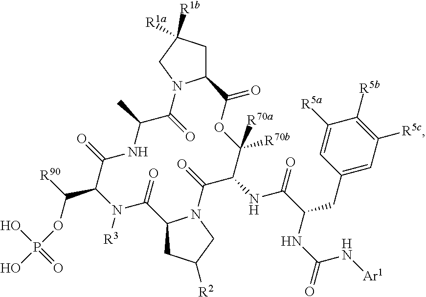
C12CC([R1a])([R1b])CN1C(=O)C(C)NC(=O)C(C(OP(O)(O)=O)[R90])N([R3])C(=O)C1CC([R2])CN1C(=O)C(NC(C(NC(=O)N[Ar1])CC1=CC([R5c])=C([R5b])C([R5a])=C1)=O)C([R70b])([R70a])OC2=O
